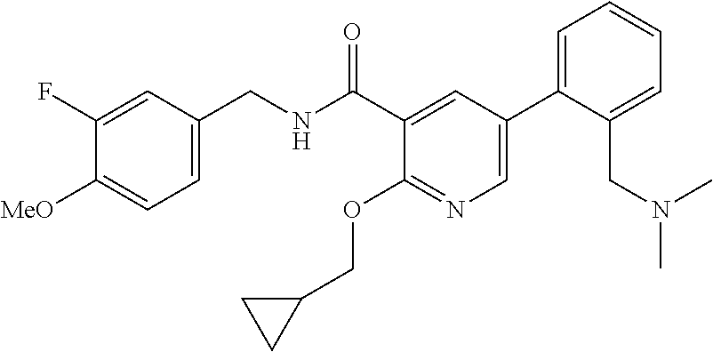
C1=C(CNC(C2=CC(C3=CC=CC=C3CN(C)C)=CN=C2OCC2CC2)=O)C=C(F)C([MeO])=C1
